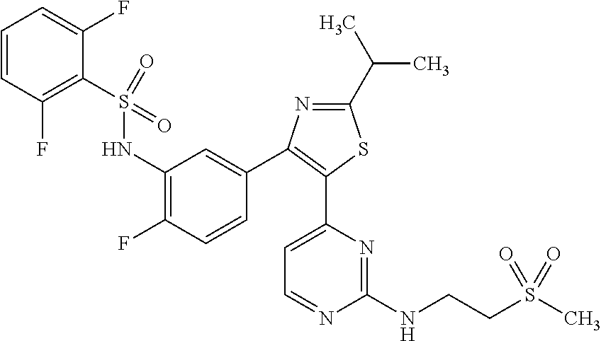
C1(C(C)C)=NC(C2=CC(NS(C3=C(F)C=CC=C3F)(=O)=O)=C(F)C=C2)=C(C2=CC=NC(NCCS(C)(=O)=O)=N2)S1
